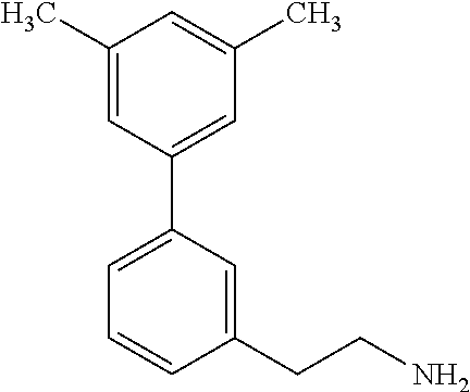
C1(C)=CC(C2=CC=CC(CCN)=C2)=CC(C)=C1
